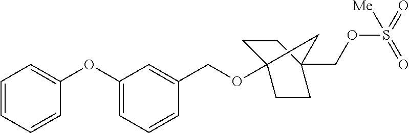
C1=CC=CC(OC2=CC=CC(COC34CCC(COS(=O)(=O)[Me])(CC3)C4)=C2)=C1
